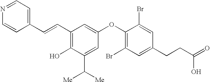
C1(C=CC2=CC=NC=C2)=C(O)C(C([Me])[Me])=CC(OC2=C(Br)C=C(CCC(=O)O)C=C2Br)=C1
